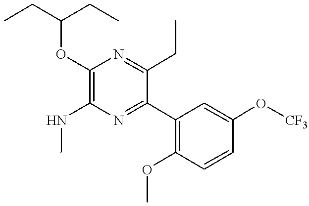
C1(C2=NC(NC)=C(OC(CC)CC)N=C2CC)=C(OC)C=CC(O[CF3])=C1
